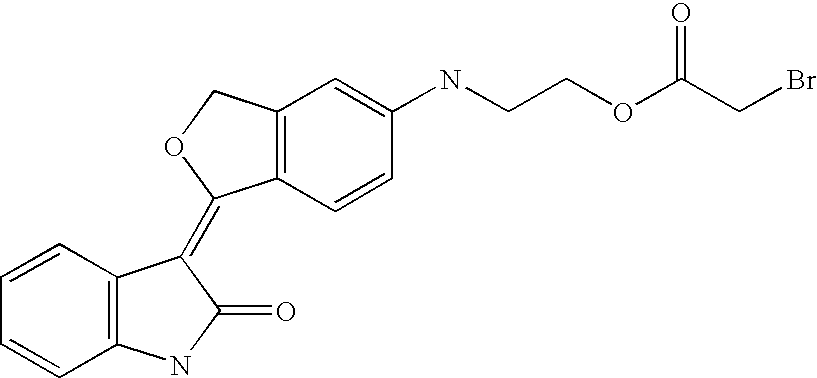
C12=C(C=C(NCCOC(CBr)=O)C=C1)COC2=C1C2=C(C=CC=C2)NC1=O
